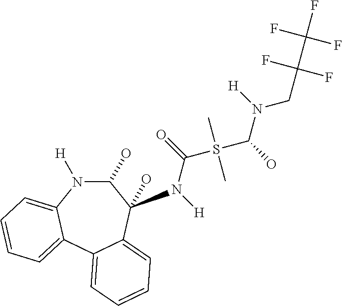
C1(O)N([H])C2=CC=CC=C2C2=CC=CC=C2C1(O)N([H])C(=O)S(C)(C)C(O)N([H])CC(C(F)(F)F)(F)F
